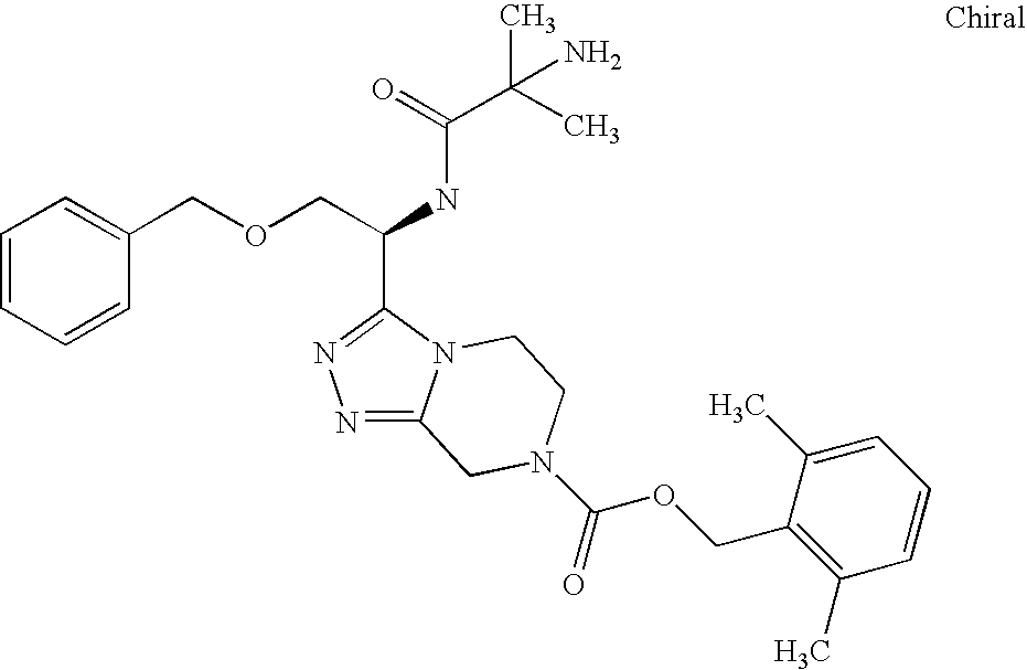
N1=C2N(C(C(COCC3=CC=CC=C3)NC(C(C)(C)N)=O)=N1)CCN(C(OCC1=C(C)C=CC=C1C)=O)C2
